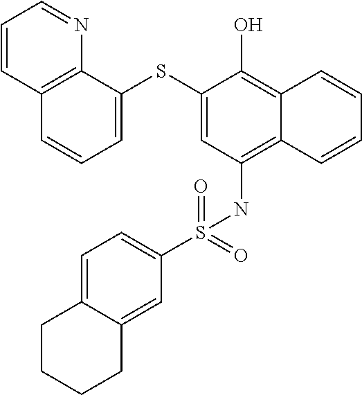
C12=C(NS(C3=CC=C4C(=C3)CCCC4)(=O)=O)C=C(SC3=CC=CC4=C3N=CC=C4)C(O)=C1C=CC=C2
